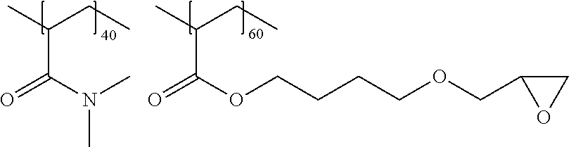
CC(CC)C(N(C)C)=O.CC(CC)C(OCCCCOCC1OC1)=O
